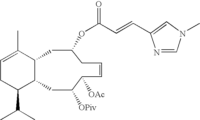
C1=C(C)C2C(C(C(C)C)C1)CC([OPiv])C([OAc])C=CCC(OC(=O)C=CC1=CN(C)C=N1)C2
